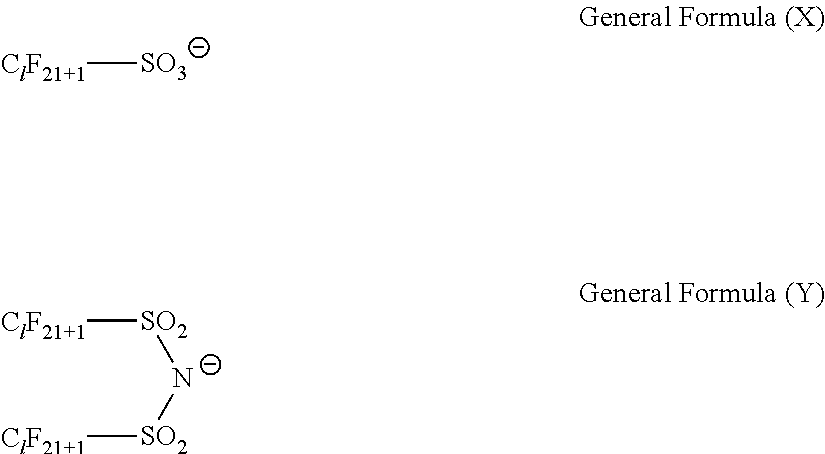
[ClF21+1][SO3].[ClF21+1][SO2][N-][SO2][ClF21+1]
